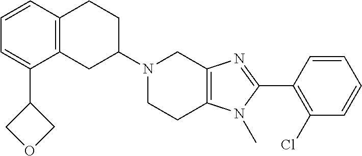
C12=C(CC(N3CCC4=C(C3)N=C(C3=C(Cl)C=CC=C3)N4C)CC1)C(C1COC1)=CC=C2
